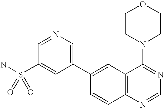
C1=NC=C(C2=CC3=C(C=C2)N=CN=C3N2CCOCC2)C=C1S(N)(=O)=O
